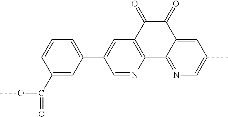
C1=NC2=C(C=C1C1=CC=CC(C(OC)=O)=C1)C(=O)C(=O)C1=CC(C)=CN=C21
